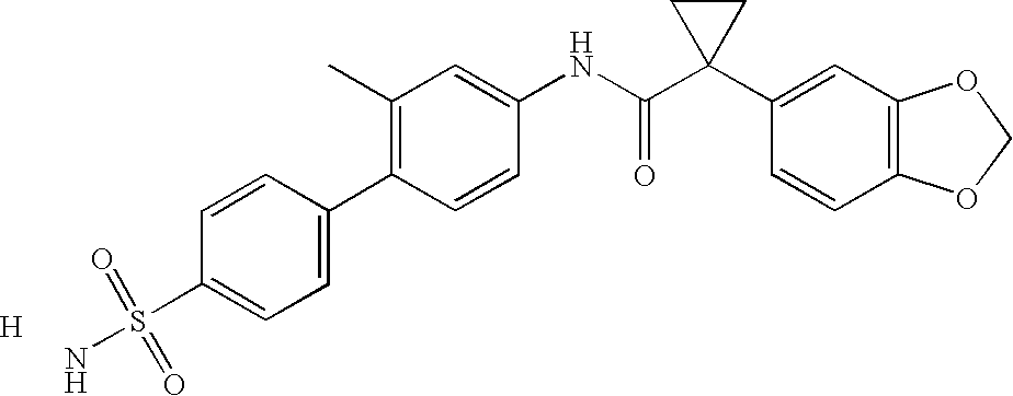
[H].C1(C2=CC=C(S(=O)(=O)N)C=C2)=C(C)C=C(NC(C2(C3=CC4=C(C=C3)OCO4)CC2)=O)C=C1
